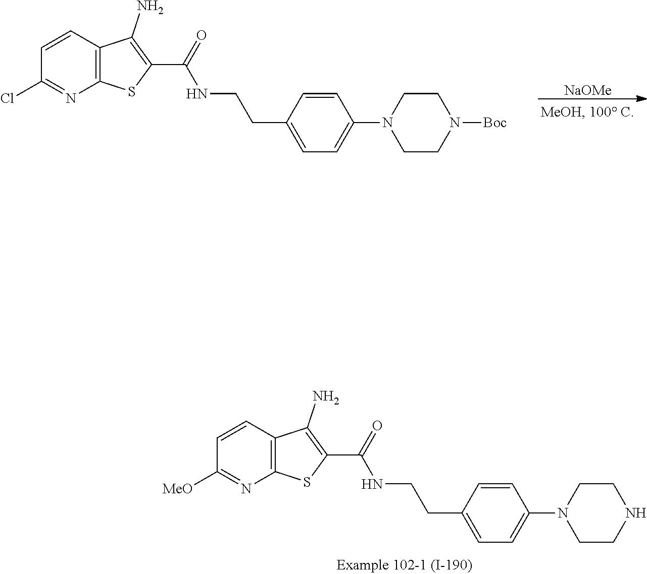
C1=CC2=C(N=C1[MeO])SC(C(=O)NCCC1=CC=C(N3CCNCC3)C=C1)=C2N.[NaOMe].C1=CC2=C(N=C1Cl)SC(C(=O)NCCC1=CC=C(N3CCN([Boc])CC3)C=C1)=C2N
